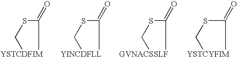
S1C(=O)[YSTCDFIM]C1.S1C(=O)[YINCDFLL]C1.S1C(=O)[GVNACSSLF]C1.S1C(=O)[YSTCYFIM]C1
